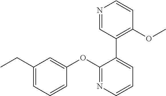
C1(CC)=CC=CC(OC2=NC=CC=C2C2=C(OC)C=CN=C2)=C1
